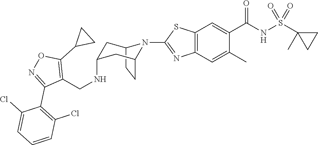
C12CCC(CC(NCC3=C(C4CC4)ON=C3C3=C(Cl)C=CC=C3Cl)C1)N2C1=NC2=C(C=C(C(NS(C3(C)CC3)(=O)=O)=O)C(C)=C2)S1
